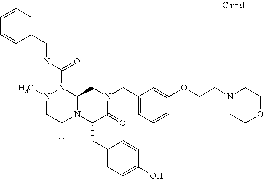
N1(C)CC(=O)N2C(N1C(NCC1=CC=CC=C1)=O)CN(CC1=CC=CC(OCCN3CCOCC3)=C1)C(=O)C2CC1=CC=C(O)C=C1
